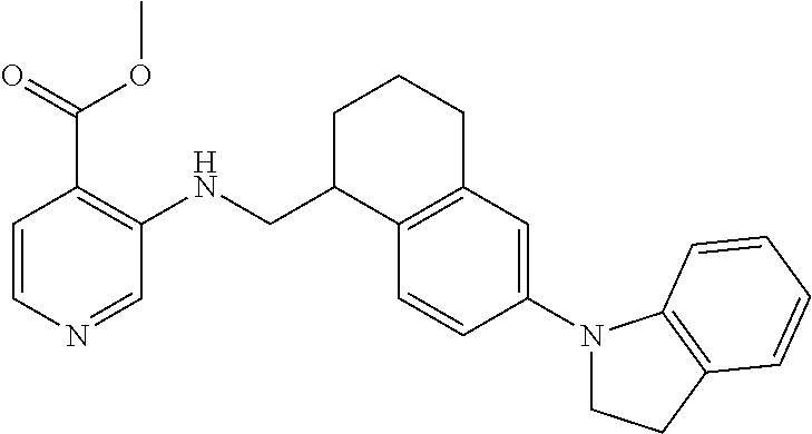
C(C1CCCC2=C1C=CC(N1CCC3=C1C=CC=C3)=C2)NC1=C(C(=O)OC)C=CN=C1
